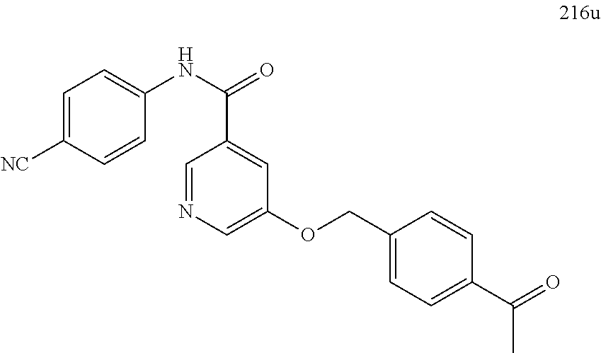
C1=C([NC])C=CC(NC(=O)C2=CC(OCC3=CC=C(C(C)=O)C=C3)=CN=C2)=C1
